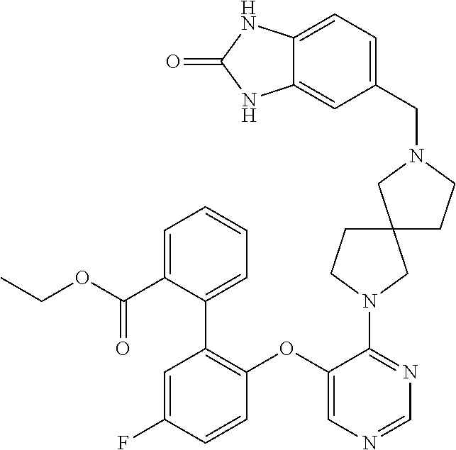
C1=C(F)C=CC(OC2=CN=CN=C2N2CC3(CC2)CCN(CC2=CC=C4C(=C2)NC(=O)N4)C3)=C1C1=CC=CC=C1C(OCC)=O
